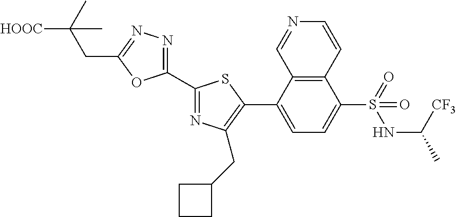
C1(C2=NC(CC3CCC3)=C(C3=CC=C(S(=O)(NC([CF3])C)=O)C4=C3C=NC=C4)S2)=NN=C(CC(C)([HOOC])C)O1
